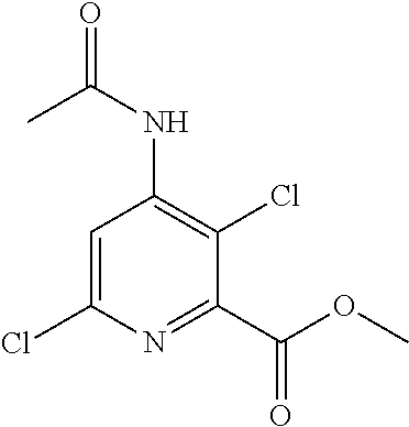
C1=C(Cl)N=C(C(OC)=O)C(Cl)=C1NC(=O)C
